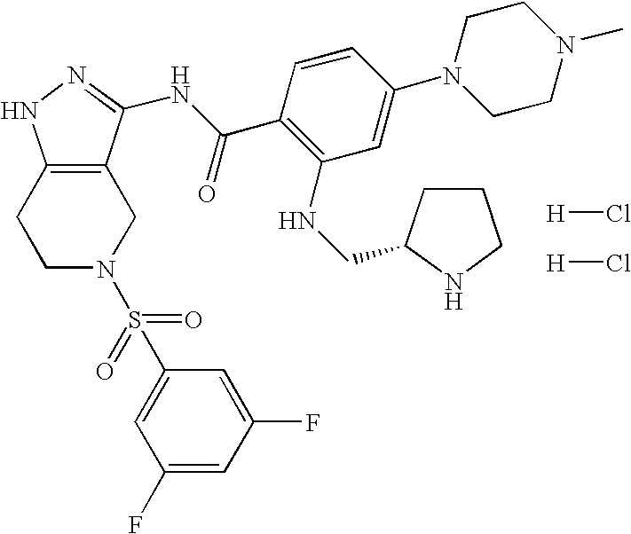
[H]Cl.[H]Cl.C1C2=C(CCN1S(C1=CC(F)=CC(F)=C1)(=O)=O)NN=C2NC(C1=C(NCC2NCCC2)C=C(N2CCN(C)CC2)C=C1)=O
